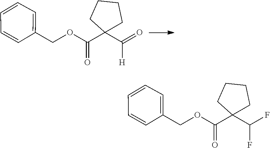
O(C(=O)C1(C(=O)[H])CCCC1)CC1=CC=CC=C1.O(C(=O)C1(C(F)F)CCCC1)CC1=CC=CC=C1
